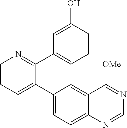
C1=CN=C(C2=CC=CC(O)=C2)C(C2=CC=C3C(=C2)C([OMe])=NC=N3)=C1
